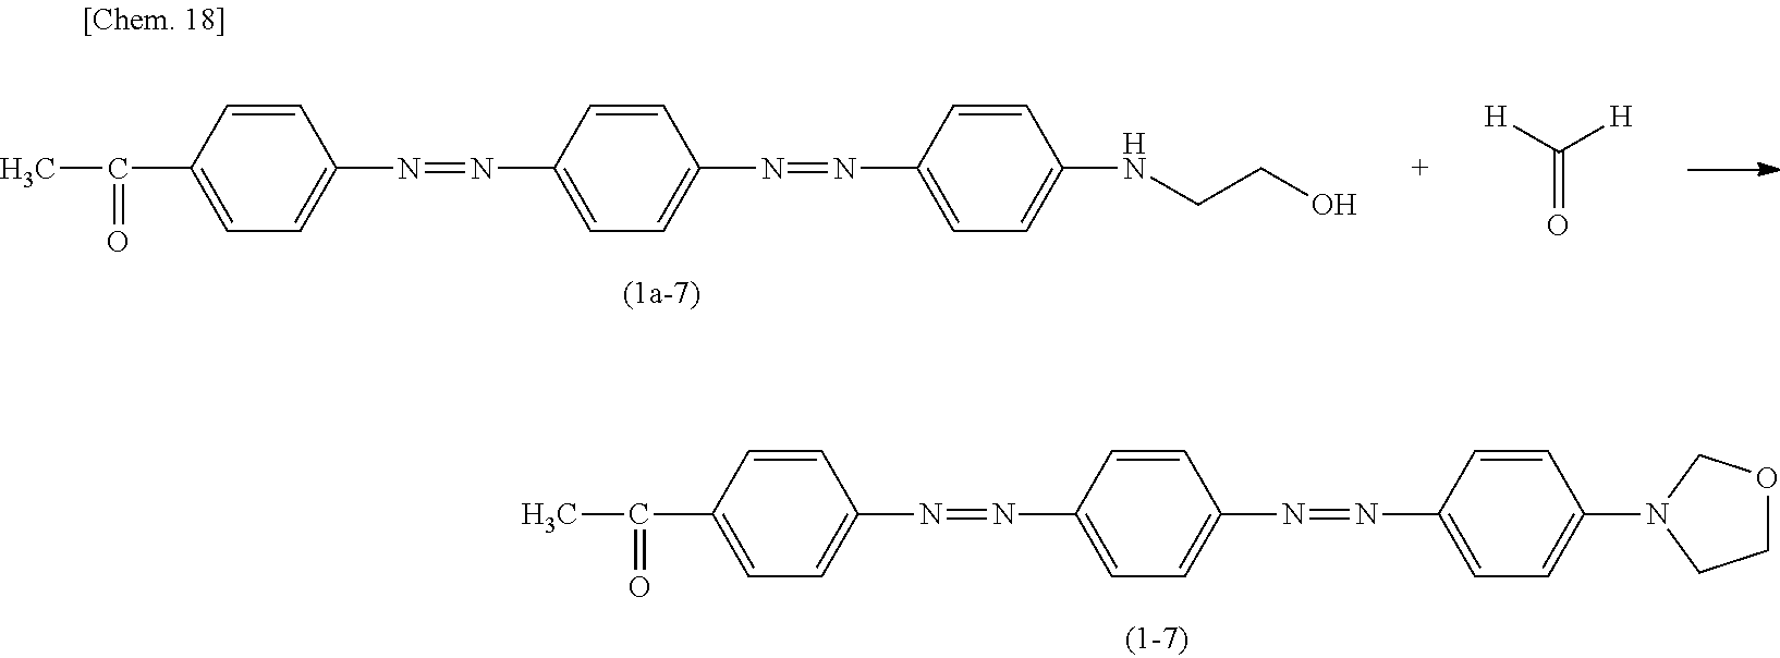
C1=C(C(C)=O)C=CC(N=NC2=CC=C(N=NC3=CC=C(N4CCOC4)C=C3)C=C2)=C1.C1=C(C(C)=O)C=CC(N=NC2=CC=C(N=NC3=CC=C(NCCO)C=C3)C=C2)=C1.C(=O)([H])[H]
